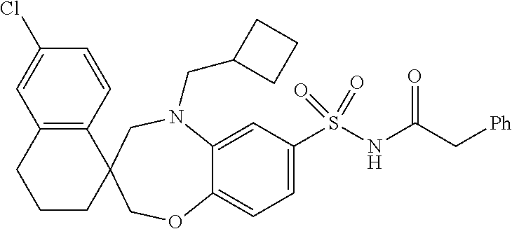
C1=C(Cl)C=CC2=C1CCCC21COC2=CC=C(S(NC(C[Ph])=O)(=O)=O)C=C2N(CC2CCC2)C1
